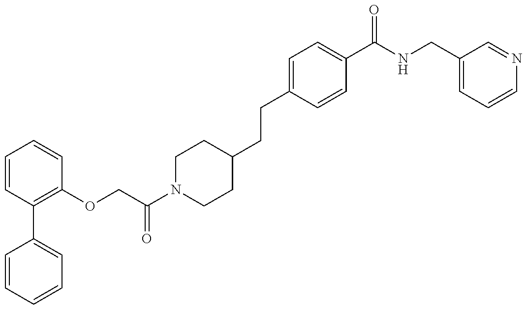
C1=CC=CC=C1C1=C(OCC(N2CCC(CCC3=CC=C(C(NCC4=CC=CN=C4)=O)C=C3)CC2)=O)C=CC=C1
